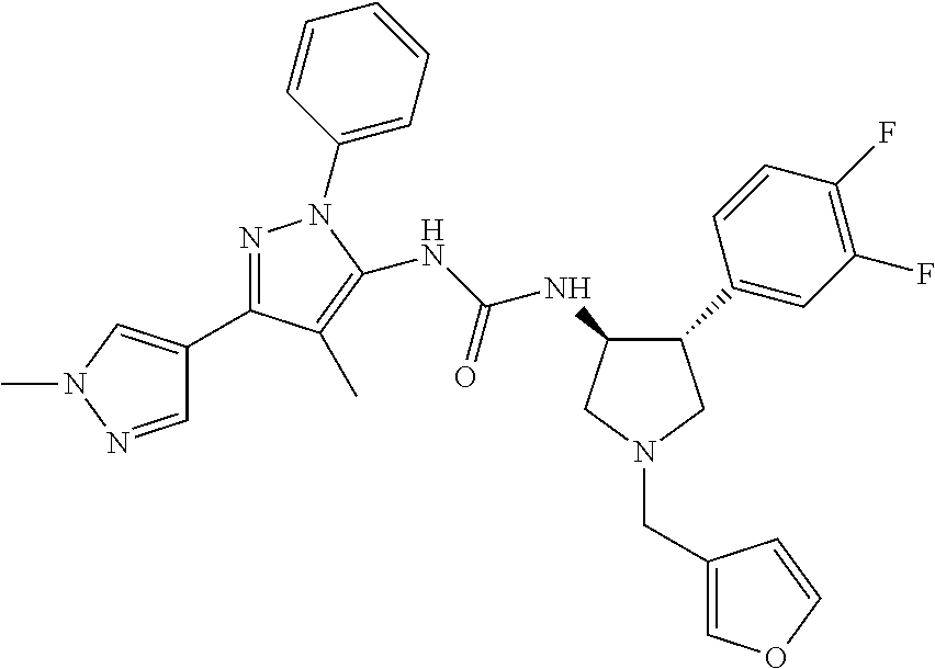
C1=NN(C)C=C1C1=NN(C2=CC=CC=C2)C(NC(NC2C(C3=CC(F)=C(F)C=C3)CN(CC3=COC=C3)C2)=O)=C1C
